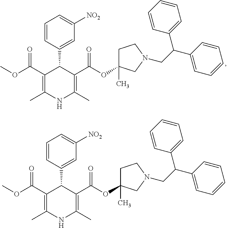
C1=CC(C2C(C(=O)OC)=C(C)NC(C)=C2C(=O)OC2(C)CCN(CC(C3=CC=CC=C3)C3=CC=CC=C3)C2)=CC([NO2])=C1.C1=CC(C2C(C(=O)OC)=C(C)NC(C)=C2C(=O)OC2(C)CCN(CC(C3=CC=CC=C3)C3=CC=CC=C3)C2)=CC([NO2])=C1
